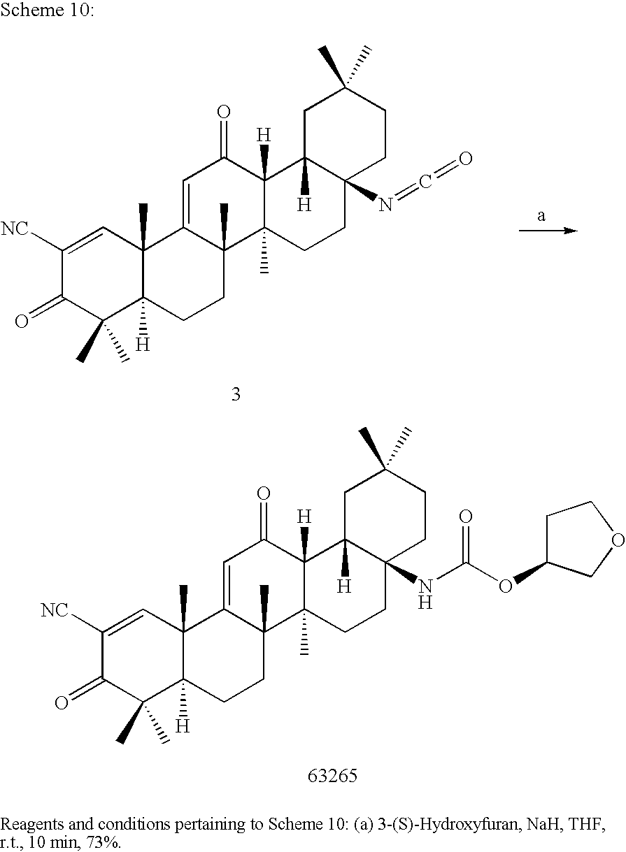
C1([NC])=CC2(C)C([H])(C(C)(C)C1=O)CCC1(C)C2=CC(=O)C2([H])C1(C)CCC1(NC(OC3CCOC3)=O)C2([H])CC(C)(C)CC1.C1([NC])=CC2(C)C([H])(C(C)(C)C1=O)CCC1(C)C2=CC(=O)C2([H])C1(C)CCC1(N=C=O)C2([H])CC(C)(C)CC1
